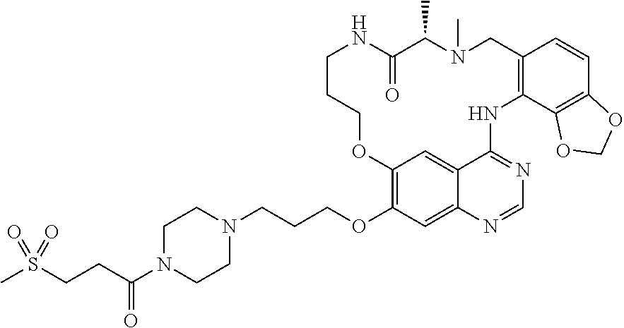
C1N(C(CCS(C)(=O)=O)=O)CCN(CCCOC2=C3C=C4C(=C2)N=CN=C4NC2=C(C=CC4=C2OCO4)CN(C)C(C)C(=O)NCCCO3)C1
